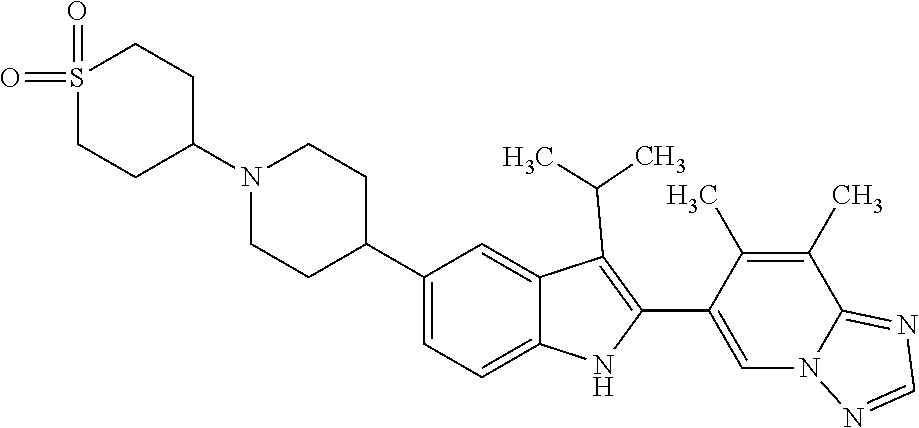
N1(C2CCS(=O)(=O)CC2)CCC(C2=CC=C3C(=C2)C(C(C)C)=C(C2=CN4C(=NC=N4)C(C)=C2C)N3)CC1
